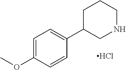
C1=C(OC)C=CC(C2CNCCC2)=C1.Cl
